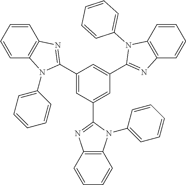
C1=C(C2=NC3=C(N2C2=CC=CC=C2)C=CC=C3)C=C(C2=NC3=C(N2C2=CC=CC=C2)C=CC=C3)C=C1C1=NC2=C(N1C1=CC=CC=C1)C=CC=C2
